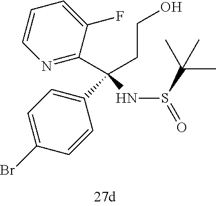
N1=C(C(CCO)(NS(=O)C(C)(C)C)C2=CC=C(Br)C=C2)C(F)=CC=C1
